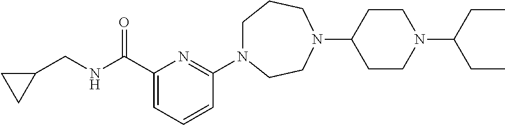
C1N(C2=NC(C(NCC3CC3)=O)=CC=C2)CCN(C2CCN(C(CC)CC)CC2)CC1
